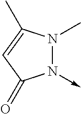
N1(->C)N(C)C(C)=CC1=O
